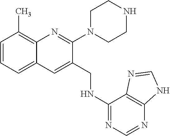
C1=CC=C2C(=C1C)N=C(N1CCNCC1)C(CNC1=NC=NC3=C1N=CN3)=C2
